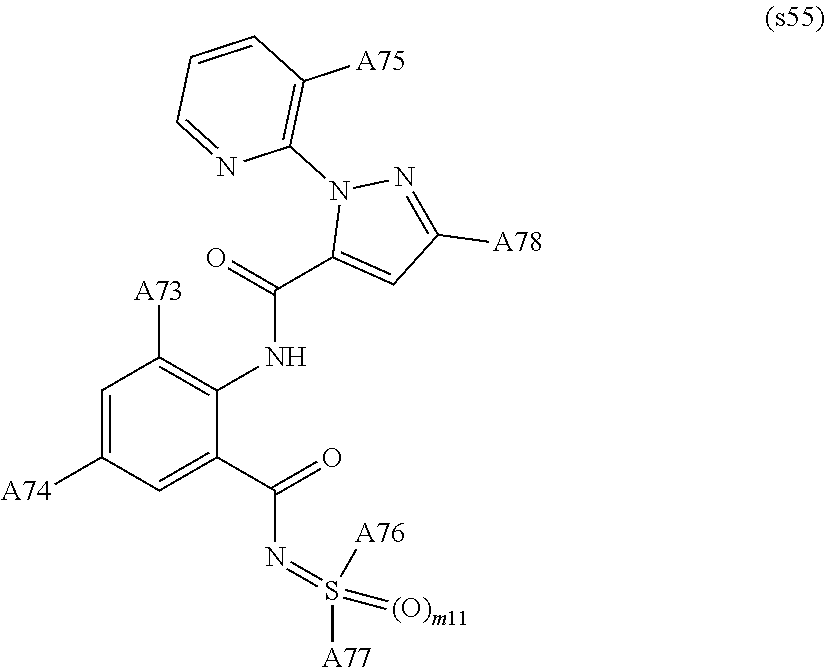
C1=C([A74])C=C(C(=O)N=S([A77])([A76])=[(O)m11])C(NC(C2=CC([A78])=NN2C2=C([A75])C=CC=N2)=O)=C1[A73]
